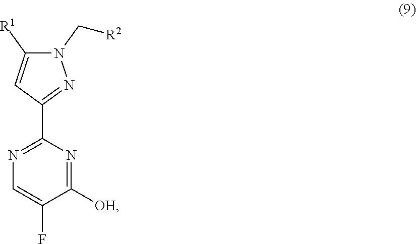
C1=C(F)C([OH])=NC(C2=NN(C[R2])C([R1])=C2)=N1
